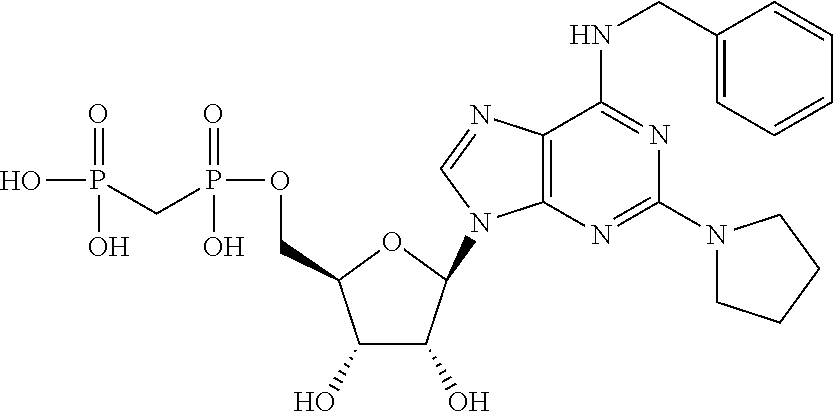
C1(O)C(O)C(N2C3=C(N=C2)C(NCC2=CC=CC=C2)=NC(N2CCCC2)=N3)OC1COP(CP(O)(=O)O)(=O)O
